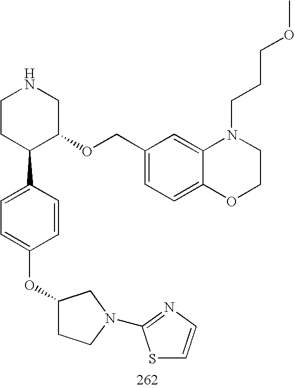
C1CC(C2=CC=C(OC3CCN(C4=NC=CS4)C3)C=C2)C(OCC2=CC=C3C(=C2)N(CCCOC)CCO3)CN1
